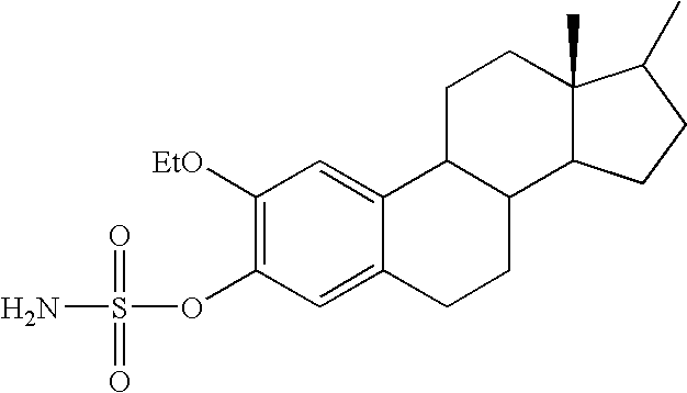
C1([EtO])=C(OS(=O)(=O)N)C=C2C(=C1)C1C(CC2)C2C(C)(CC1)C(C)CC2
